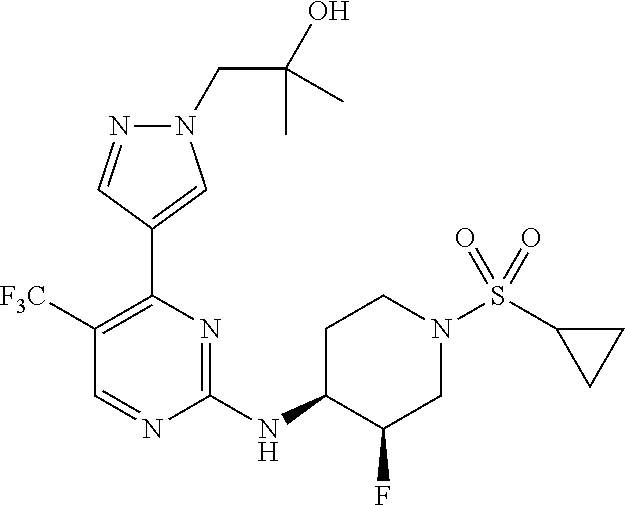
N1(CC(O)(C)C)N=CC(C2=C([F3C])C=NC(NC3CCN(S(=O)(=O)C4CC4)CC3F)=N2)=C1
